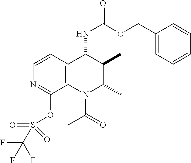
C12=C(C(NC(=O)OCC3=CC=CC=C3)C(C)C(C)N1C(C)=O)C=CN=C2OS(=O)(C(F)(F)F)=O
